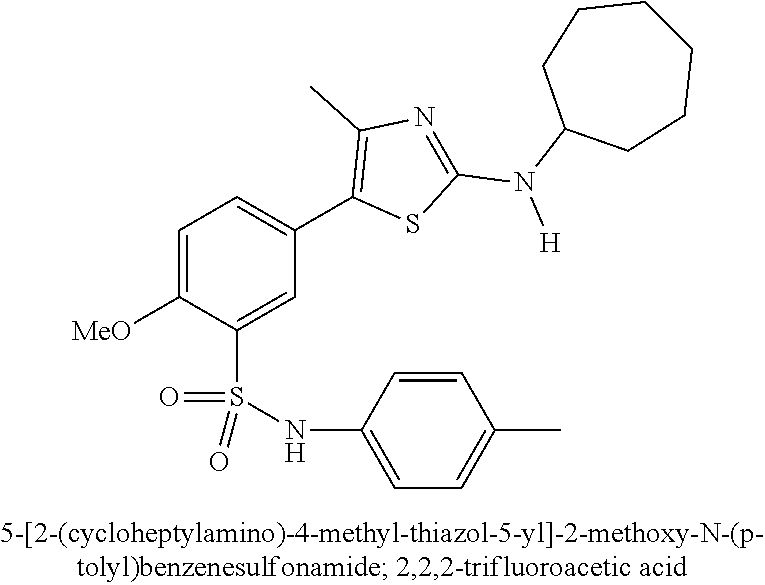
C1=C([OMe])C(S(NC2=CC=C(C)C=C2)(=O)=O)=CC(C2=C(C)N=C(N([H])C3CCCCCC3)S2)=C1
